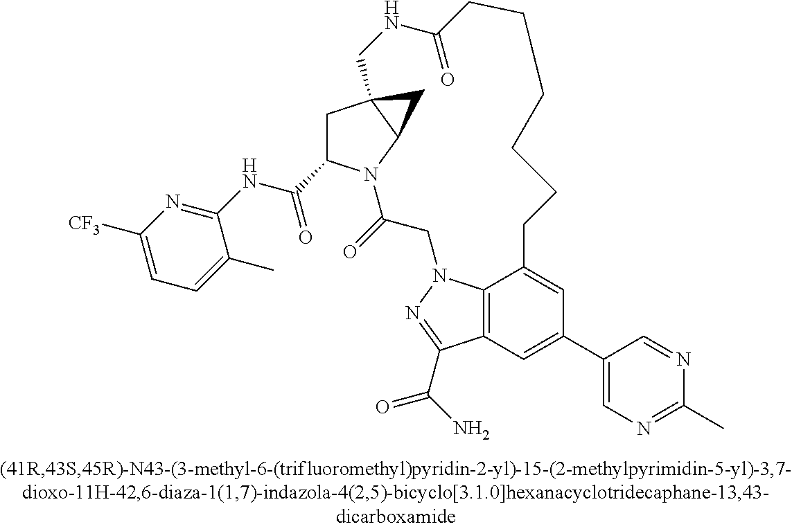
C1(C(=O)NC2=NC([F3C])=CC=C2C)CC23C(N1C(=O)CN1C4=C(C(C(=O)N)=N1)C=C(C1=CN=C(C)N=C1)C=C4CCCCCCC(=O)NC2)C3
